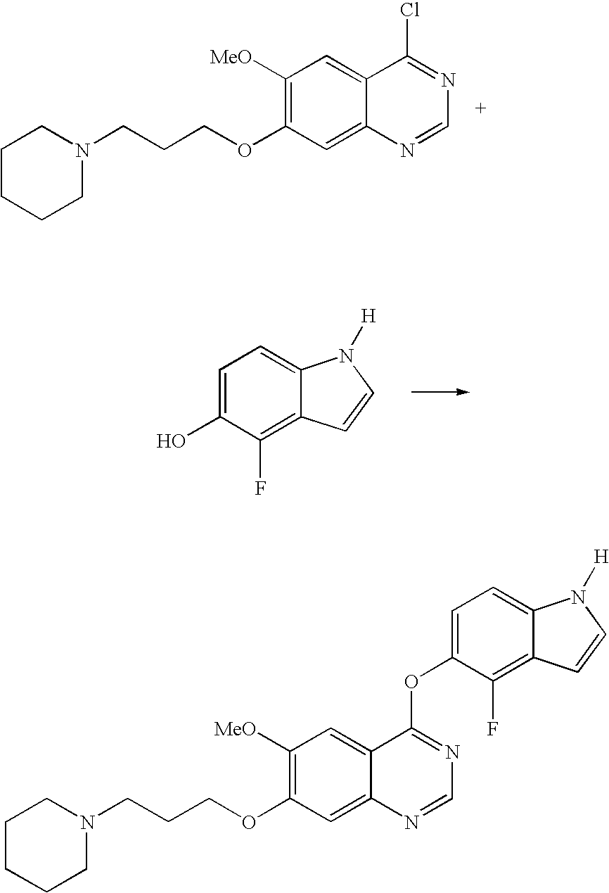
C1([MeO])=C(OCCCN2CCCCC2)C=C2C(=C1)C(Cl)=NC=N2.C1(O)=CC=C2C(=C1F)C=CN2[H].C1([MeO])=C(OCCCN2CCCCC2)C=C2C(=C1)C(OC1=CC=C3C(=C1F)C=CN3[H])=NC=N2
